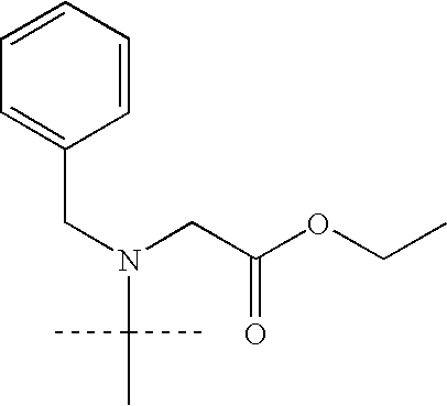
C1=CC=C(CN(CC(OCC)=O)C(C)(C)C)C=C1
